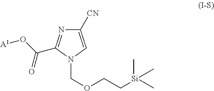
C1([CN])=CN(COCC[Si](C)(C)C)C(C(O[A1])=O)=N1
